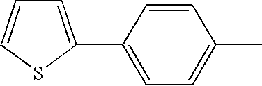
C1=C(C2=CC=C(C)C=C2)SC=C1
